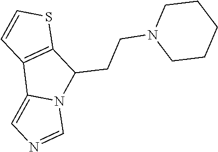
C(C1C2=C(C3=CN=CN13)C=CS2)CN1CCCCC1
